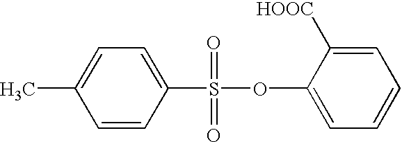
C1=C(C)C=CC(S(=O)(=O)OC2=CC=CC=C2[HOOC])=C1
